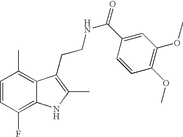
C1=CC(F)=C2C(=C1C)C(CCNC(C1=CC(OC)=C(OC)C=C1)=O)=C(C)N2
